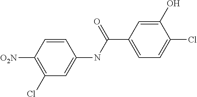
C1(Cl)=C([O2N])C=CC(NC(C2=CC=C(Cl)C(O)=C2)=O)=C1
